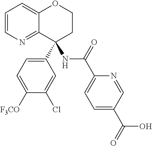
C1=CN=C2C(=C1)OCCC2(C1=CC=C([F3CO])C(Cl)=C1)NC(C1=CC=C(C(=O)O)C=N1)=O
